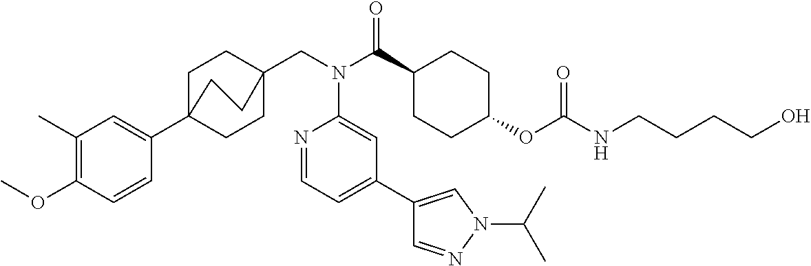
C1(C)=C(OC)C=CC(C23CCC(CN(C(C4CCC(OC(NCCCCO)=O)CC4)=O)C4=CC(C5=CN(C(C)C)N=C5)=CC=N4)(CC2)CC3)=C1
